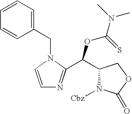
C1(C(C2=NC=CN2CC2=CC=CC=C2)OC(N(C)C)=S)N([Cbz])C(=O)OC1
